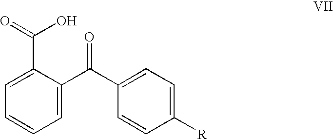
C1=C(C(O)=O)C(C(C2=CC=C([R])C=C2)=O)=CC=C1
